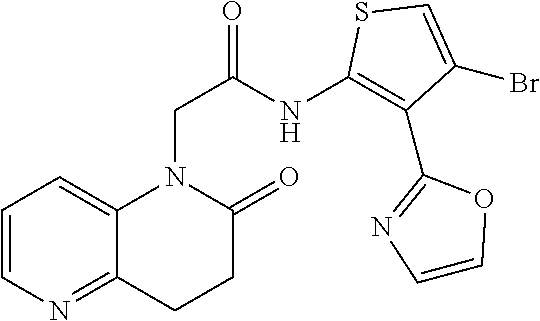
C1=CN=C2C(=C1)N(CC(NC1=C(C3=NC=CO3)C(Br)=CS1)=O)C(=O)CC2
